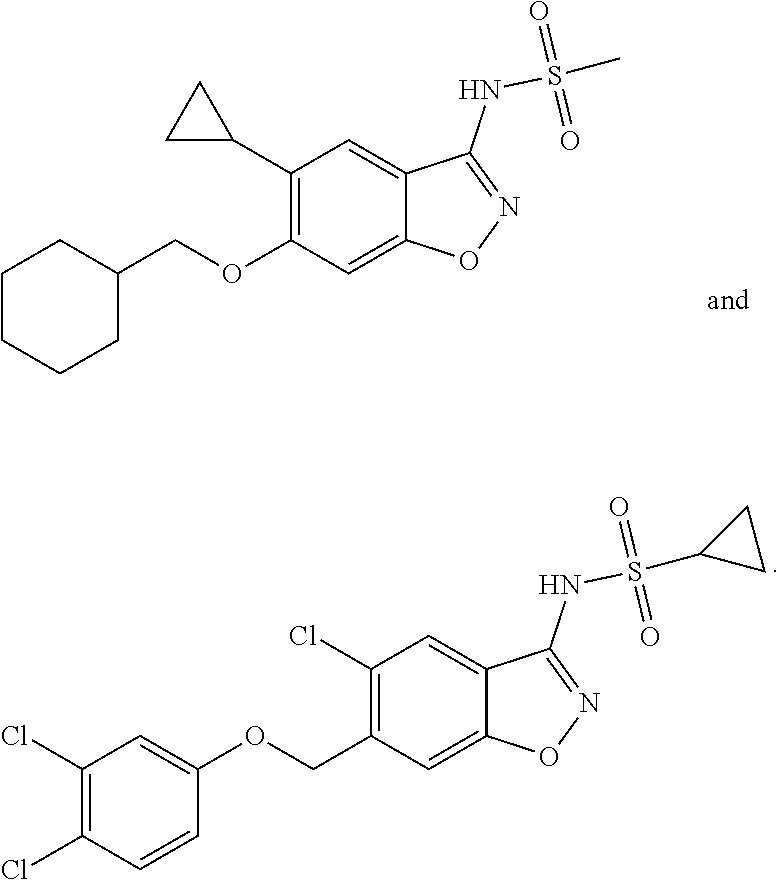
C1CCCC(COC2=C(C3CC3)C=C3C(=C2)ON=C3NS(C)(=O)=O)C1.C1(Cl)=C(Cl)C=CC(OCC2=C(Cl)C=C3C(=C2)ON=C3NS(C2CC2)(=O)=O)=C1
